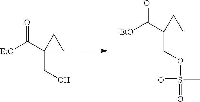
C(C1(CO)CC1)(=O)[EtO].C(C1(COS(C)(=O)=O)CC1)(=O)[EtO]
